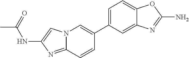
C1(C2=CN3C(=NC(NC(C)=O)=C3)C=C2)=CC=C2C(=C1)N=C(N)O2
